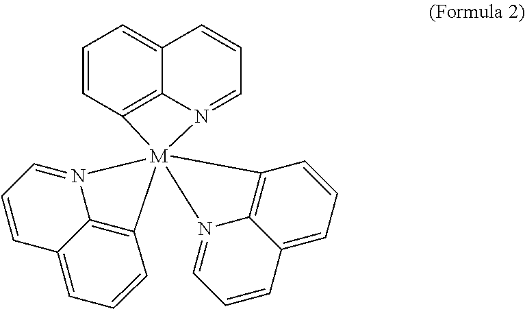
C1=CC2=C3C(=C1)C=CC=N3[M]213(N2=CC=CC4=CC=CC1=C42)C1=C2C(=CC=C1)C=CC=N23
